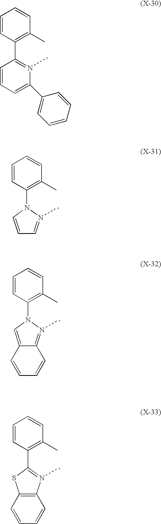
CN1=CC=CN1C1=C(C)C=CC=C1.CN1=C2C(=CN1C1=C(C)C=CC=C1)C=CC=C2.CN1=C(C2=C(C)C=CC=C2)SC2=C1C=CC=C2.C1(C2=C(C)C=CC=C2)=N(C)C(C2=CC=CC=C2)=CC=C1
